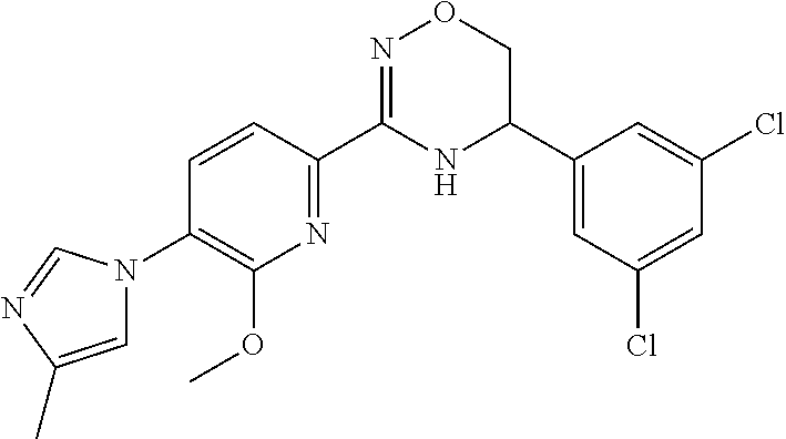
C1=CC(C2=NOCC(C3=CC(Cl)=CC(Cl)=C3)N2)=NC(OC)=C1N1C=C(C)N=C1
